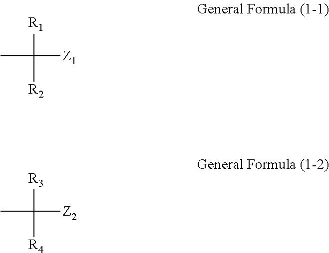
CC([Z1])([R1])[R2].CC([Z2])([R3])[R4]
